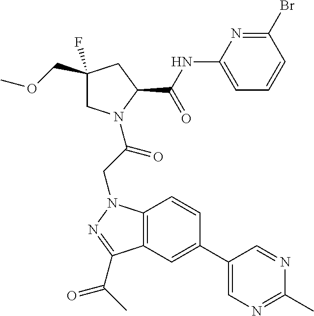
BrC1=NC(NC(C2CC(F)(COC)CN2C(CN2C3=C(C(C(C)=O)=N2)C=C(C2=CN=C(C)N=C2)C=C3)=O)=O)=CC=C1
